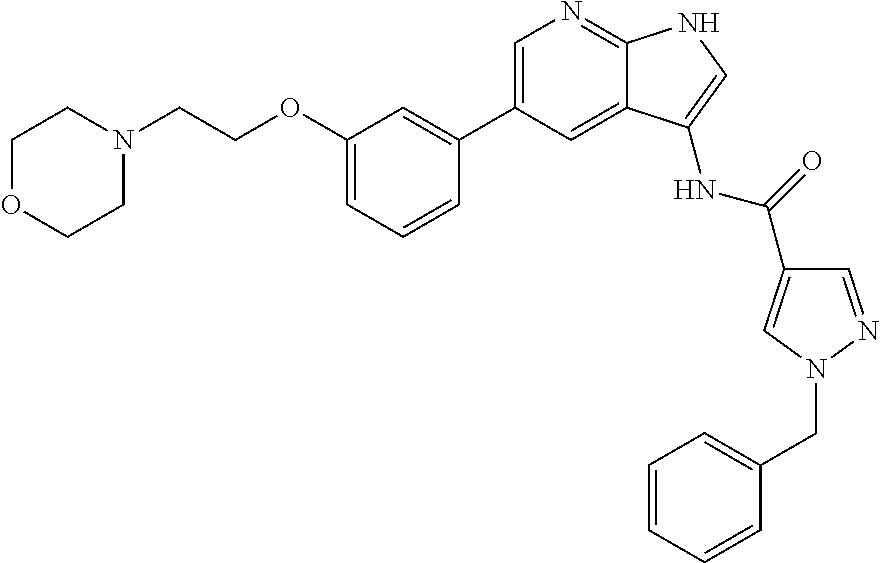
C1(C2=CC(OCCN3CCOCC3)=CC=C2)=CN=C2C(=C1)C(NC(C1=CN(CC3=CC=CC=C3)N=C1)=O)=CN2
